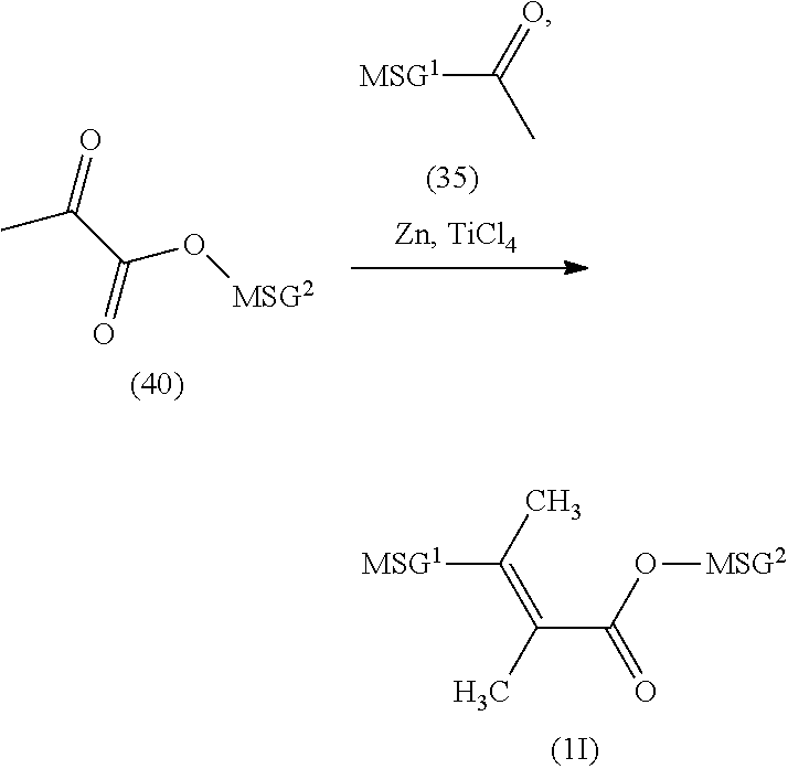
[MSG1]C(=C(C(O[MSG2])=O)C)C.CC(C(O[MSG2])=O)=O.CC([MSG1])=O
